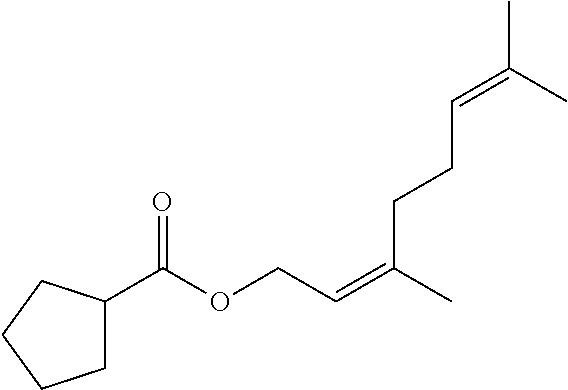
CC(=CCOC(C1CCCC1)=O)CCC=C(C)C
